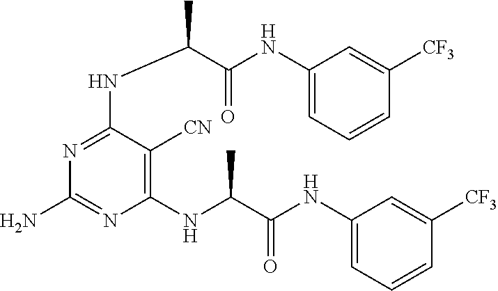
C1(NC(C(NC2=CC=CC([CF3])=C2)=O)C)=C([CN])C(NC(C(=O)NC2=CC=CC([CF3])=C2)C)=NC(N)=N1
